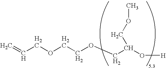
C=CCOCCOCC(O[H])COC
